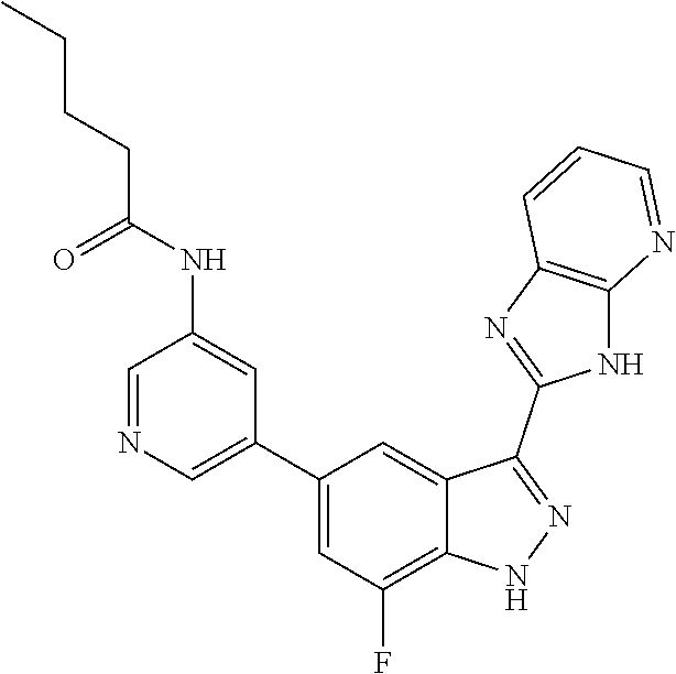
C1=NC=C(C2=CC(F)=C3C(=C2)C(C2=NC4=C(N2)N=CC=C4)=NN3)C=C1NC(CCCC)=O
